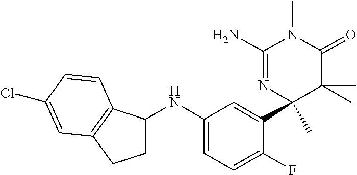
C1(NC2CCC3=C2C=CC(Cl)=C3)=CC=C(F)C(C2(C)N=C(N)N(C)C(=O)C2(C)C)=C1
